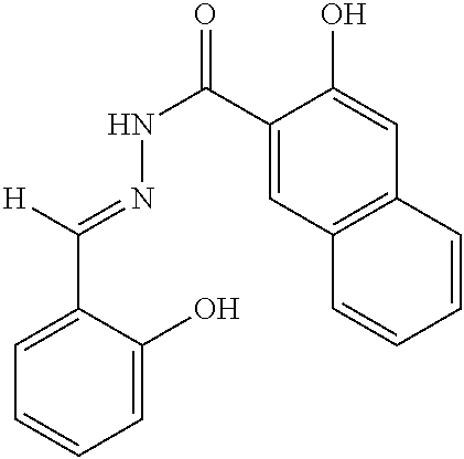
[H]C(=NNC(=O)C1=CC2=C(C=C1O)C=CC=C2)C1=CC=CC=C1O
